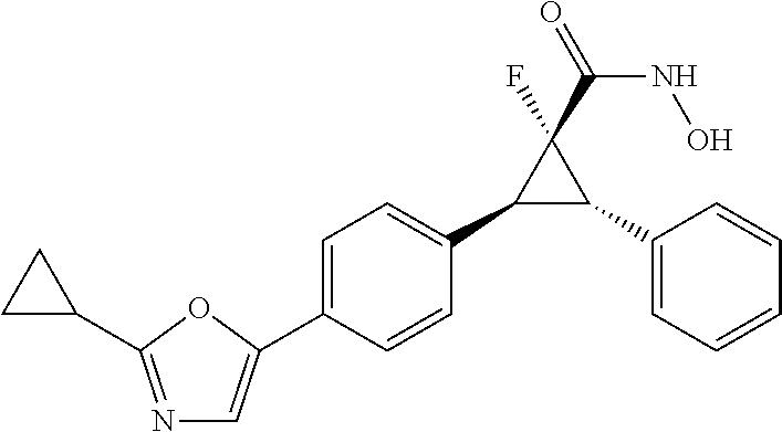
C1(C2C(C3=CC=C(C4=CN=C(C5CC5)O4)C=C3)C2(F)C(=O)NO)=CC=CC=C1
